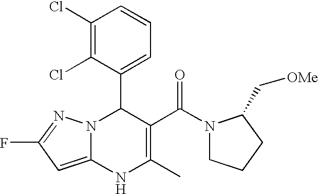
C1(Cl)=C(Cl)C(C2N3C(=CC(F)=N3)NC(C)=C2C(=O)N2CCCC2C[OMe])=CC=C1
